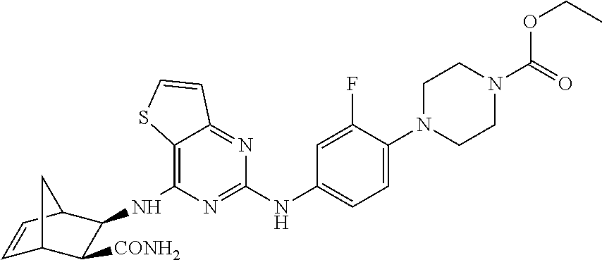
C12=C(NC3C([CONH2])C4C=CC3C4)N=C(NC3=CC=C(N4CCN(C(OCC)=O)CC4)C(F)=C3)N=C1C=CS2
